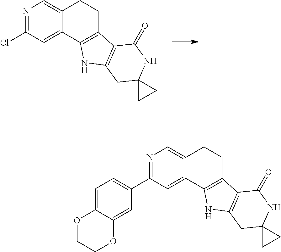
N1=C(Cl)C=C2C(=C1)CCC1=C2NC2=C1C(=O)NC1(C2)CC1.N1=C(C2=CC=C3C(=C2)OCCO3)C=C2C(=C1)CCC1=C2NC2=C1C(=O)NC1(C2)CC1
